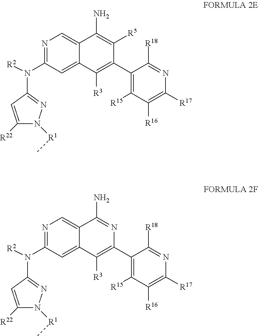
N1=C(N(C2=NN([R1]C)C([R22])=C2)[R2])C=C2C(=C1)C(N)=NC(C1=C([R15])C([R16])=C([R17])N=C1[R18])=C2[R3].N1=C(N([R2])C2=NN([R1]C)C([R22])=C2)C=C2C(=C1)C(N)=C([R5])C(C1=C([R15])C([R16])=C([R17])N=C1[R18])=C2[R3]
